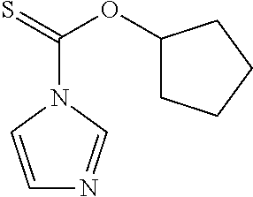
C1=CN(C(=S)OC2CCCC2)C=N1
